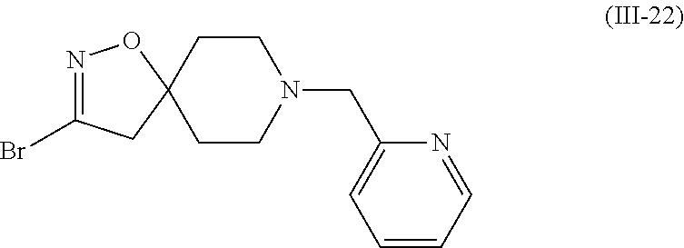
N1=C(Br)CC2(O1)CCN(CC1=CC=CC=N1)CC2
